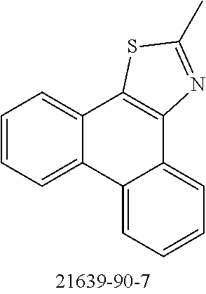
C1=CC=C2C(=C1)C1=C(C3=CC=CC=C23)N=C(C)S1
